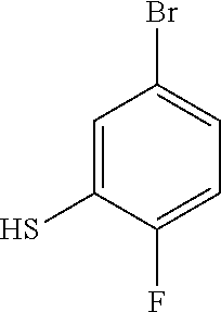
C1=C(S)C(F)=CC=C1Br
